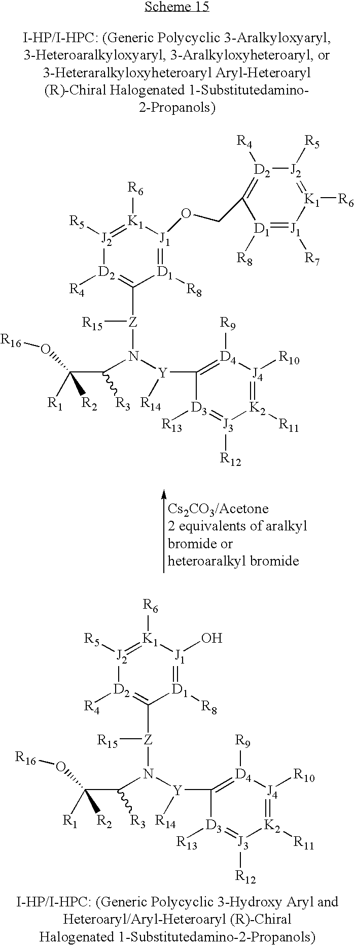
[D1]1([R8])=[J1](O)[K1]([R6])=[J2]([R5])[D2]([R4])=C1[Z](N([Y]([R14])C1=[D4]([R9])[J4]([R10])=[K2]([R11])[J3]([R12])=[D3]1[R13])C(C([R1])(O[R16])[R2])[R3])[R15].[D1]1([R8])=[J1](OCC2=[D2]([R4])[J2]([R5])=[K1]([R6])[J1]([R7])=[D1]2[R8])[K1]([R6])=[J2]([R5])[D2]([R4])=C1[Z](N([Y]([R14])C1=[D4]([R9])[J4]([R10])=[K2]([R11])[J3]([R12])=[D3]1[R13])C(C([R1])(O[R16])[R2])[R3])[R15]
